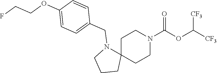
C1C2(CCN(C(OC([CF3])[CF3])=O)C1)N(CC1=CC=C(OCCF)C=C1)CCC2
